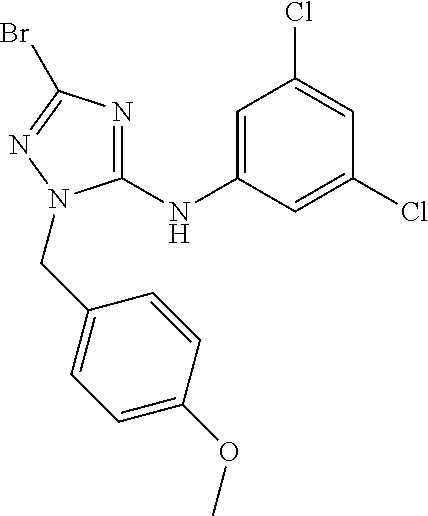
C1(NC2=CC(Cl)=CC(Cl)=C2)=NC(Br)=NN1CC1=CC=C(OC)C=C1
